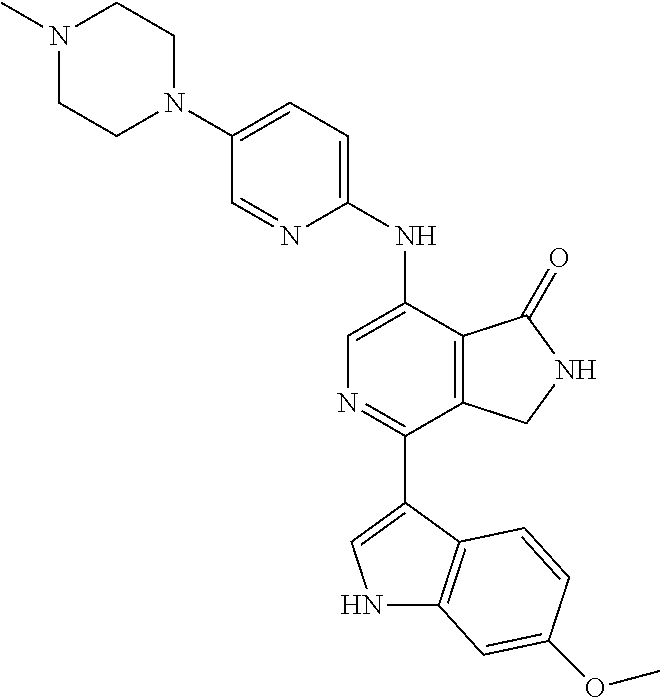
N1(C)CCN(C2=CC=C(NC3=CN=C(C4=CNC5=C4C=CC(OC)=C5)C4=C3C(=O)NC4)N=C2)CC1
